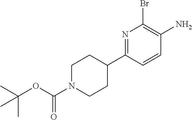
C1N(C(OC(C)(C)C)=O)CCC(C2=NC(Br)=C(N)C=C2)C1
